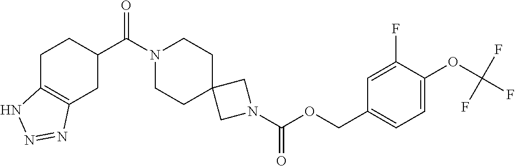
N1(C(OCC2=CC=C(OC(F)(F)F)C(F)=C2)=O)CC2(C1)CCN(C(C1CCC3=C(C1)N=NN3)=O)CC2
